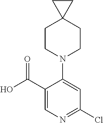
OC(C1=CN=C(Cl)C=C1N1CCC2(CC1)CC2)=O
